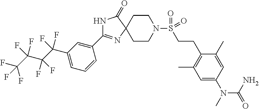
C1CN(S(=O)(=O)CCC2=C(C)C=C(N(C)C(=O)N)C=C2C)CCC12N=C(C1=CC(C(F)(F)C(F)(F)C(F)(F)C(F)(F)F)=CC=C1)NC2=O
